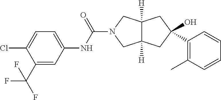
C12([H])C([H])(CN(C(NC3=CC=C(Cl)C(C(F)(F)F)=C3)=O)C1)CC(C1=C(C)C=CC=C1)(O)C2
